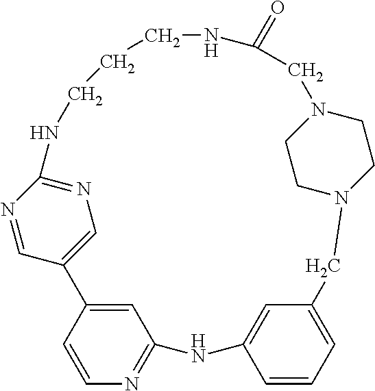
C1=C2C=CN=C1NC1=CC(=CC=C1)CN1CCN(CC(=O)NCCCNC3=NC=C2C=N3)CC1
